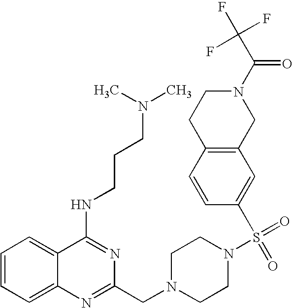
C1=CC=C2C(=C1)C(NCCCN(C)C)=NC(CN1CCN(S(=O)(=O)C3=CC4=C(C=C3)CCN(C(C(F)(F)F)=O)C4)CC1)=N2
